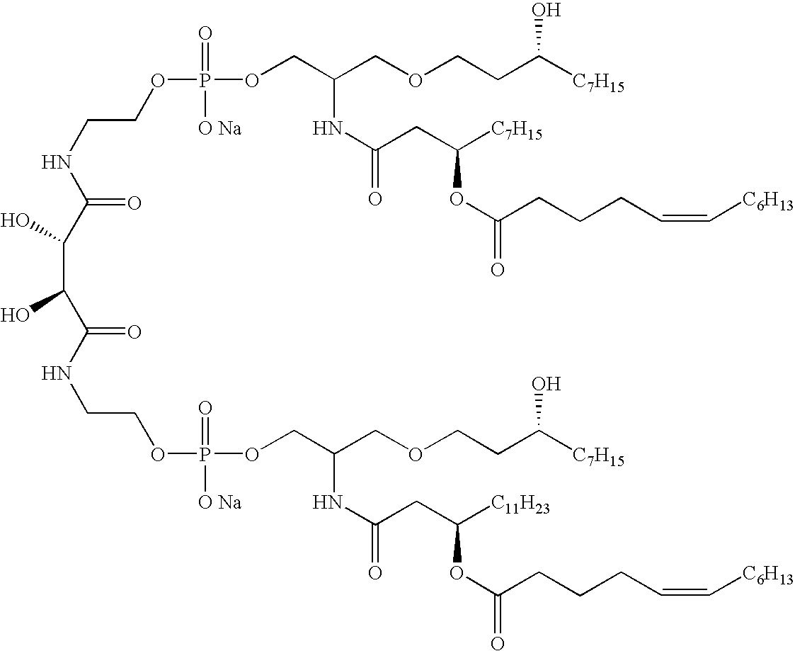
C(NC(=O)C(C(C(NCCOP([O Na])(=O)OCC(COCCC([C7H15])O)NC(=O)CC([C11H23])OC(CCCC=C[C6H13])=O)=O)O)O)COP(=O)([O Na])OCC(COCCC([C7H15])O)NC(CC([C7H15])OC(CCCC=C[C6H13])=O)=O
